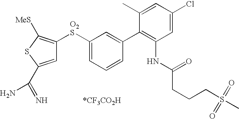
C1=C(C(=N)N)SC([MeS])=C1[O2S]C1=CC=CC(C2=C(NC(=O)CCCS(C)(=O)=O)C=C(Cl)C=C2C)=C1
